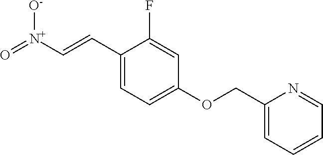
C1(C=C[N+](=O)[O-])=CC=C(OCC2=CC=CC=N2)C=C1F
